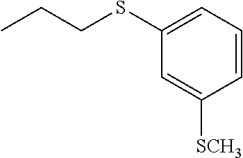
C1(SCCC)=CC=CC([SCH3])=C1
